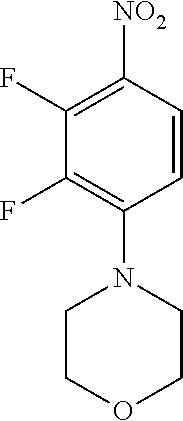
[NO2]C1=C(F)C(F)=C(N2CCOCC2)C=C1
